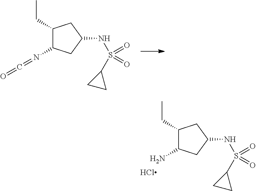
C1(CC)C(N=C=O)CC(NS(C2CC2)(=O)=O)C1.C1(CC)C(N)CC(NS(C2CC2)(=O)=O)C1
